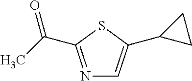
N1=C(C(C)=O)SC(C2CC2)=C1
